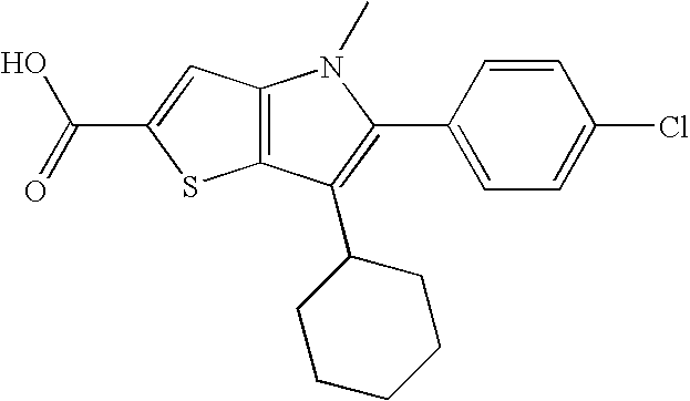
C12=C(C(C3CCCCC3)=C(C3=CC=C(Cl)C=C3)N1C)SC(C(=O)O)=C2
